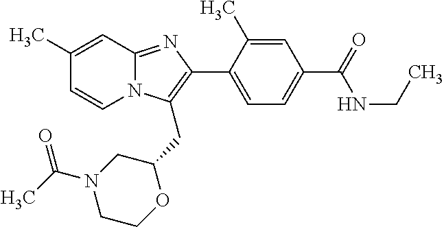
C1(C)=CC2=NC(C3=CC=C(C(NCC)=O)C=C3C)=C(CC3OCCN(C(C)=O)C3)N2C=C1
